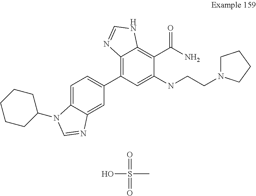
C1=C2C(=CC(C3=C4C(=C(C(N)=O)C(NCCN5CCCC5)=C3)NC=N4)=C1)N=CN2C1CCCCC1.OS(C)(=O)=O
